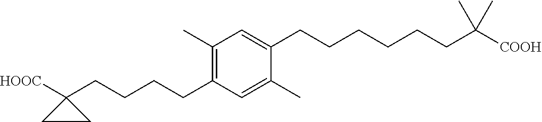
C1=C(CCCCCCC([COOH])(C)C)C(C)=CC(CCCCC2([HOOC])CC2)=C1C
